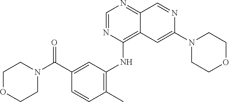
C1=NC(NC2=C(C)C=CC(C(N3CCOCC3)=O)=C2)=C2C(=N1)C=NC(N1CCOCC1)=C2
